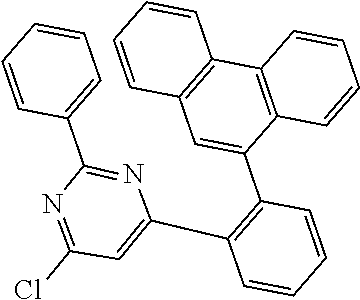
C1=CC=C(C2=NC(C3=C(C4=CC5=C(C=CC=C5)C5=C4C=CC=C5)C=CC=C3)=CC(Cl)=N2)C=C1
